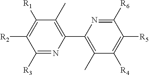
C1([R3])=NC(C2=C(C)C([R4])=C([R5])C([R6])=N2)=C(C)C([R1])=C1[R2]
